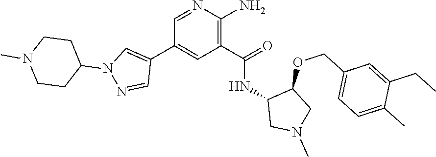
C1=NC(N)=C(C(=O)NC2CN(C)CC2OCC2=CC=C(C)C(CC)=C2)C=C1C1=CN(C2CCN(C)CC2)N=C1
